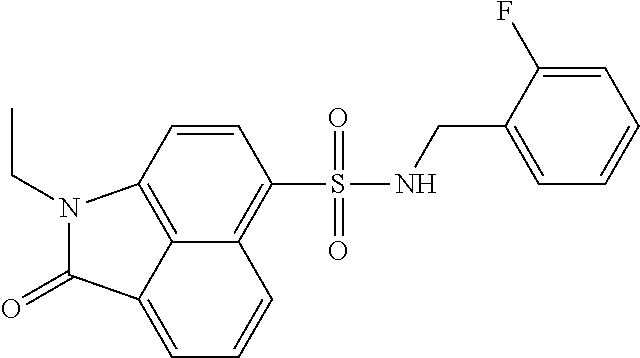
C12=C(S(=O)(=O)NCC3=CC=CC=C3F)C=CC3=C1C(=CC=C2)C(=O)N3CC
